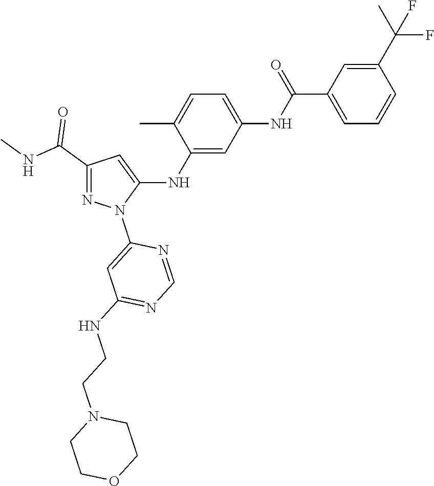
C1(C(NC)=O)=NN(C2=CC(NCCN3CCOCC3)=NC=N2)C(NC2=CC(NC(C3=CC=CC(C(C)(F)F)=C3)=O)=CC=C2C)=C1
